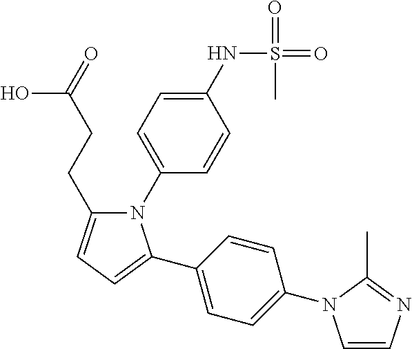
C(CC(=O)O)C1=CC=C(C2=CC=C(N3C=CN=C3C)C=C2)N1C1=CC=C(NS(=O)(=O)C)C=C1
